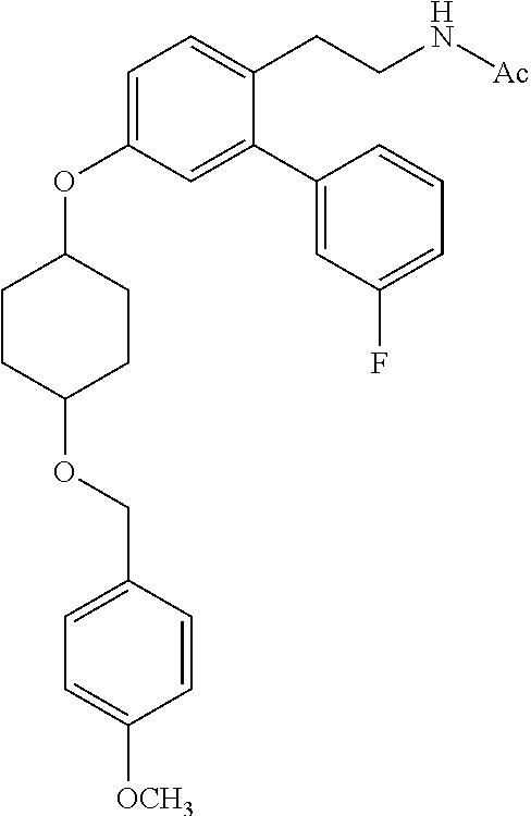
C1=C(OC2CCC(OCC3=CC=C([OCH3])C=C3)CC2)C=C(C2=CC(F)=CC=C2)C(CCN[Ac])=C1
